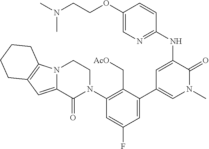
C1(N2CCN3C(=CC4=C3CCCC4)C2=O)=C(C[AcO])C(C2=CN(C)C(=O)C(NC3=NC=C(OCCN(C)C)C=C3)=C2)=CC(F)=C1
